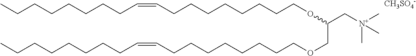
CCCCCCCCC=CCCCCCCCCOC(C[N+](C)(C)C)COCCCCCCCCC=CCCCCCCCC.[CH3SO4-]
